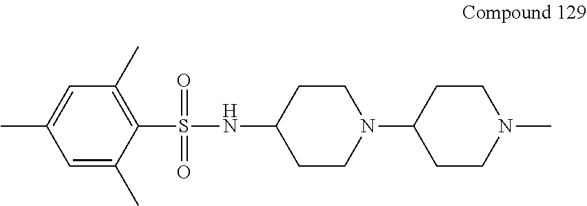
C1=C(C)C(S(NC2CCN(C3CCN(C)CC3)CC2)(=O)=O)=C(C)C=C1C
